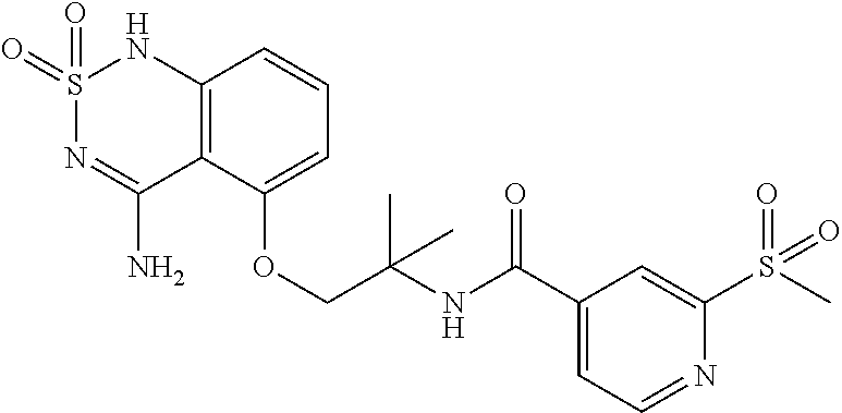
C12=C(C(OCC(NC(C3=CC=NC(S(C)(=O)=O)=C3)=O)(C)C)=CC=C1)C(N)=NS(=O)(=O)N2
